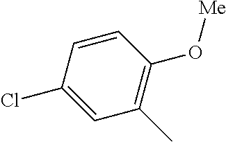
C1=CC(Cl)=CC(C)=C1O[Me]
